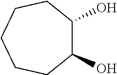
C1(O)C(O)CCCCC1
